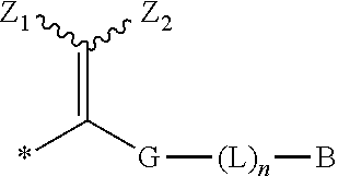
C(=C([G][(L)n]B)*)([Z1])[Z2]
